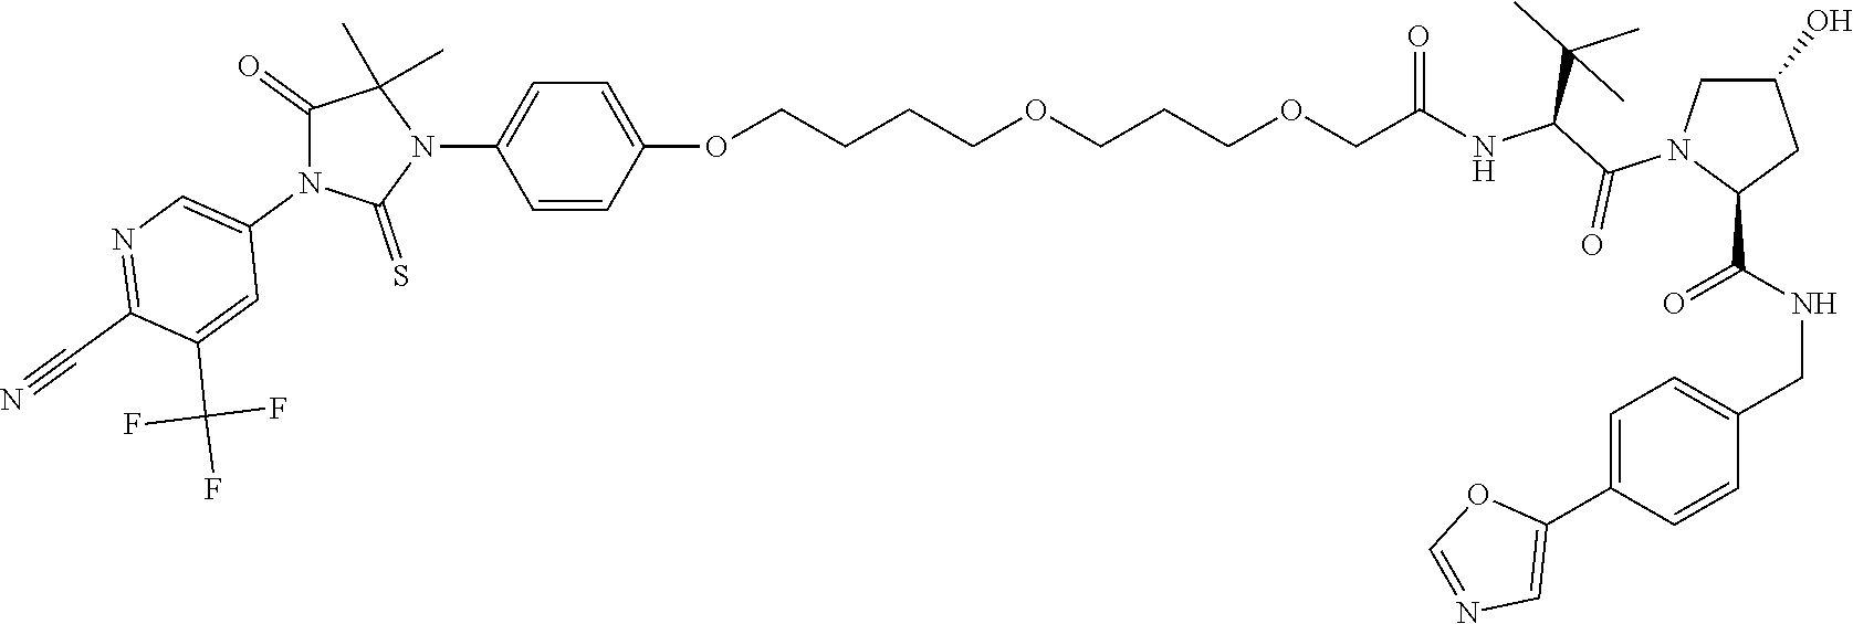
C(=O)(NC(C(N1C(C(NCC2=CC=C(C3=CN=CO3)C=C2)=O)CC(O)C1)=O)C(C)(C)C)COCCCOCCCCOC1=CC=C(N2C(C)(C)C(=O)N(C3=CN=C(C#N)C(C(F)(F)F)=C3)C2=S)C=C1
